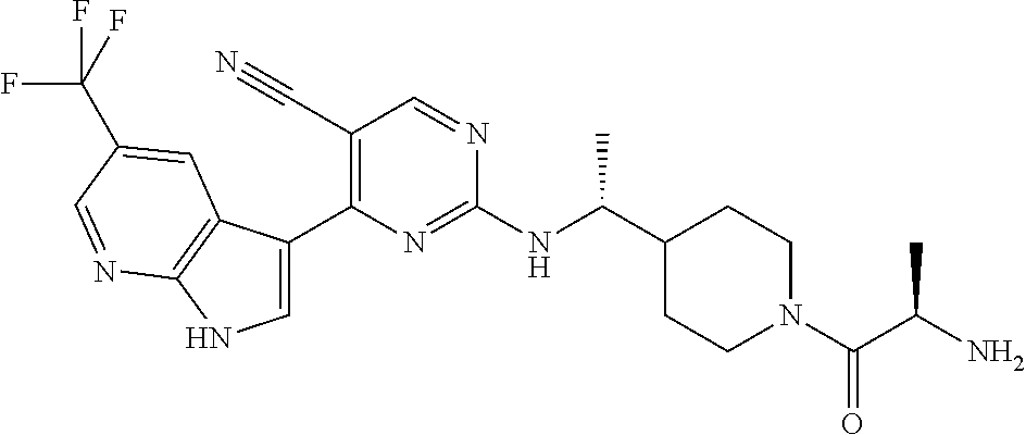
C1(C(NC2=NC(C3=CNC4=C3C=C(C(F)(F)F)C=N4)=C(C#N)C=N2)C)CCN(C(C(N)C)=O)CC1
